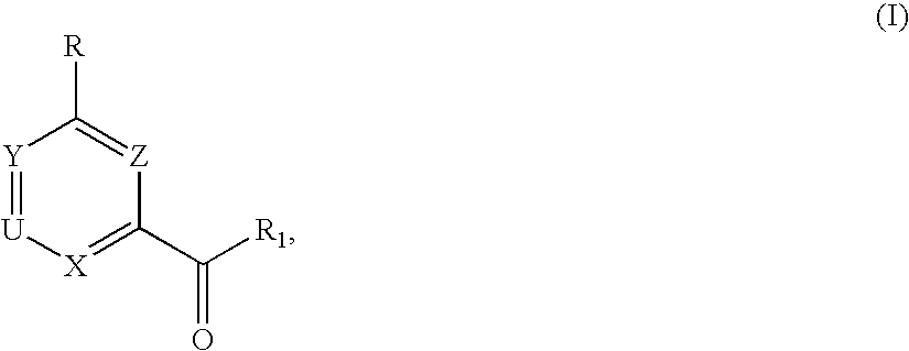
[Y]1=[U][X]=C(C([R1])=O)[Z]=C1[R]
